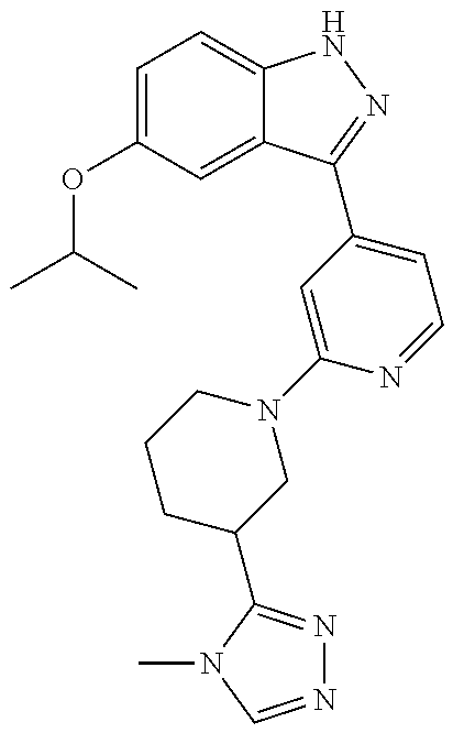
CC(C)OC1=CC=C2C(=C1)C(C1=CC=NC(N3CCCC(C4=NN=CN4C)C3)=C1)=NN2
